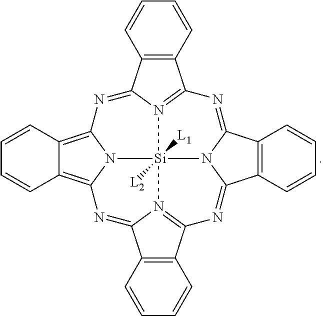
C12=C(C3=NC4=C5C(=C6N4[Si]47([L1])([L2])N3=C1N=C1C3=C(C(=NC8=N4C(=N6)C4=C8C=CC=C4)N17)C=CC=C3)C=CC=C5)C=CC=C2
